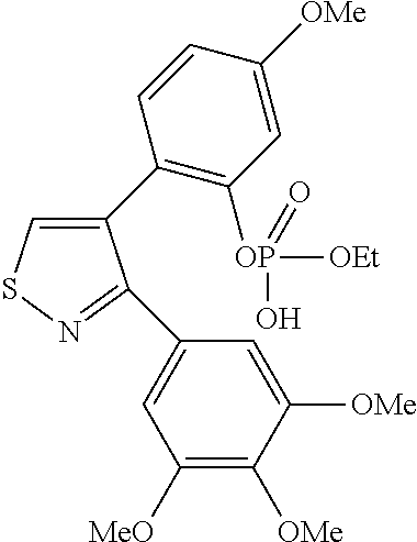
C1(C2=C([OP]([OEt])(=O)O)C=C([OMe])C=C2)=CSN=C1C1=CC([MeO])=C([OMe])C([OMe])=C1
